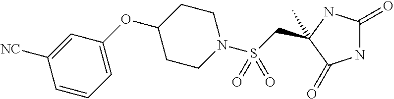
C(S(N1CCC(OC2=CC=CC([NC])=C2)CC1)(=O)=O)C1(C)NC(=O)NC1=O
